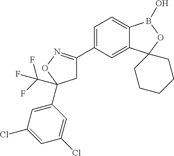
C1C(C2=CC=C3C(=C2)C2(OB3O)CCCCC2)=NOC1(C1=CC(Cl)=CC(Cl)=C1)C(F)(F)F
